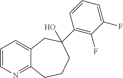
C1=CN=C2C(=C1)CC(C1=C(F)C(F)=CC=C1)(O)CCC2
